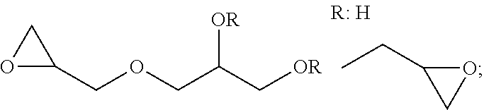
O1C(COCC(C[OR])[OR])C1.CCC1OC1
